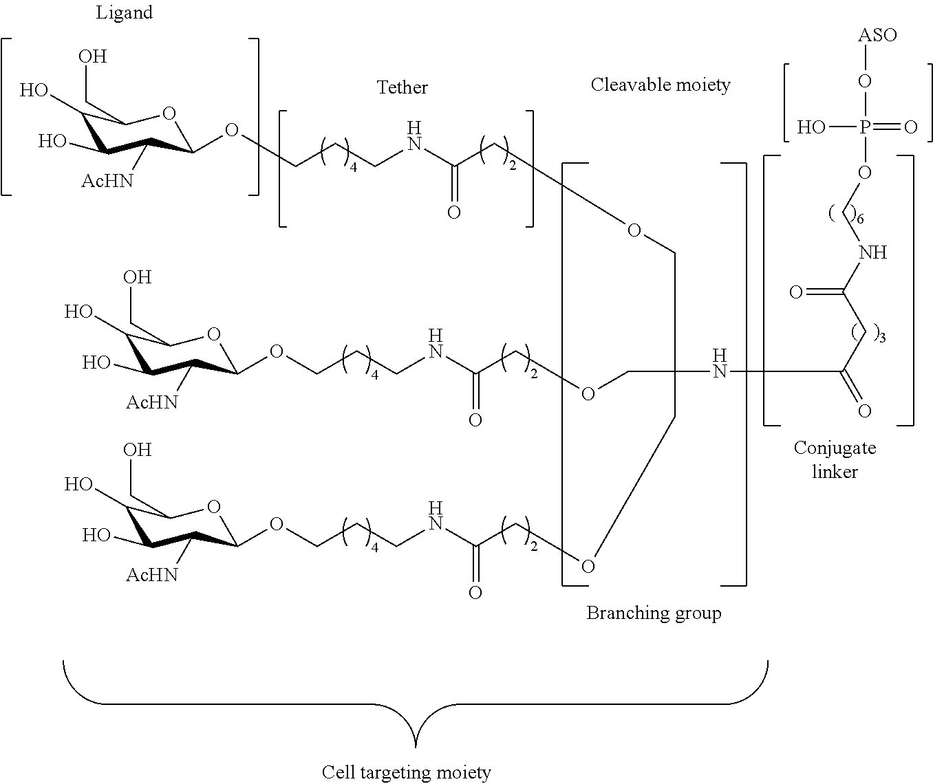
C1(O)C(O)C([AcHN])C(OCCCNC(=O)COCC(COCC(NCCCOC2C([AcHN])C(O)C(O)C(CO)O2)=O)(COCC(NCCCOC2C([AcHN])C(O)C(O)C(CO)O2)=O)NC(CC(NCOP(O[ASO])(=O)O)=O)=O)OC1CO
